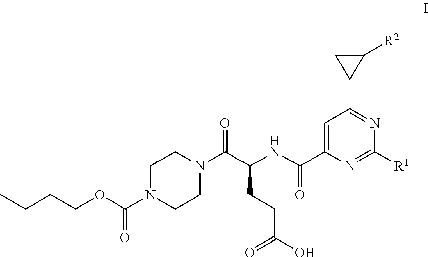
C1N(C(OCCCC)=O)CCN(C(C(NC(C2=CC(C3C([R2])C3)=NC([R1])=N2)=O)CCC(O)=O)=O)C1
